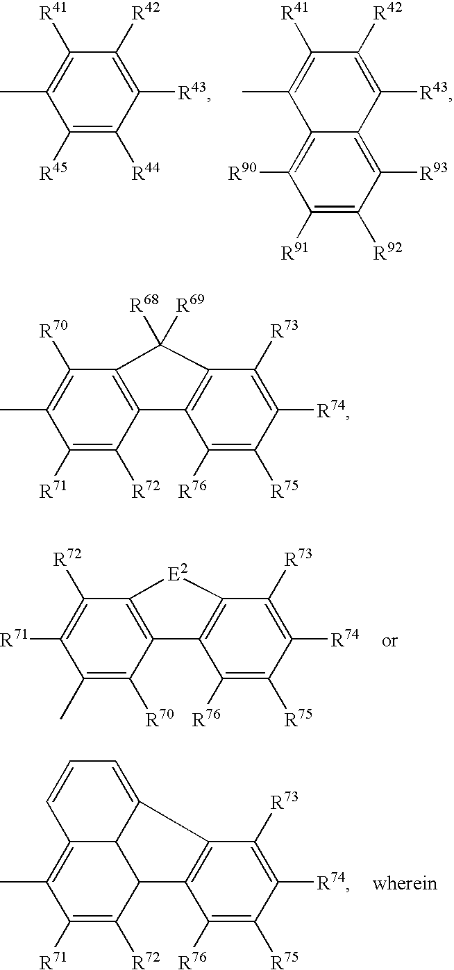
C1([R44])=C([R45])C(C)=C([R41])C([R42])=C1[R43].C12=C([R93])C([R92])=C([R91])C([R90])=C1C(C)=C([R41])C([R42])=C2[R43].C1([R70])=C(C)C([R71])=C([R72])C2=C1C1=C(C([R73])=C([R74])C([R75])=C1[R76])[E2]2.C1([R72])=C([R71])C(C)=C2C3C1C1=C(C([R73])=C([R74])C([R75])=C1[R76])C3=CC=C2.C1([R72])=C([R71])C(C)=C([R70])C2=C1C1=C(C([R73])=C([R74])C([R75])=C1[R76])C2([R69])[R68]
